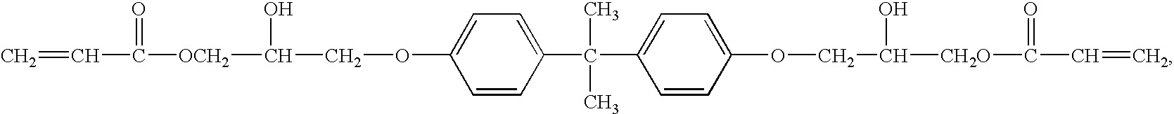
C1(C(C2=CC=C(OCC([CH2O]C(C=C)=O)O)C=C2)(C)C)=CC=C(OCC([OCH2]C(C=C)=O)O)C=C1
